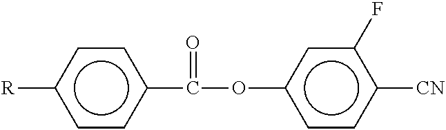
c1cc([R])ccc1C(Oc1ccc([CN])c(F)c1)=O
